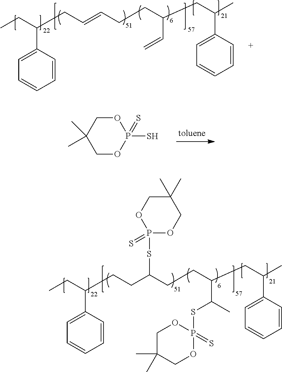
C1(C(CC)CC=CCCC(C=C)CC(C)C2=CC=CC=C2)=CC=CC=C1.C1(C)(C)COP(S)(=S)OC1.C1(C(CC)CCC(CCC(C(SP2(=S)OCC(C)(C)CO2)C)CC(C2=CC=CC=C2)C)SP2(=S)OCC(C)(C)CO2)=CC=CC=C1
